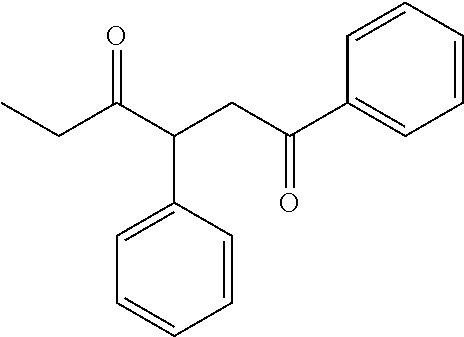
C(C(C(CC(C1=CC=CC=C1)=O)C1=CC=CC=C1)=O)C
